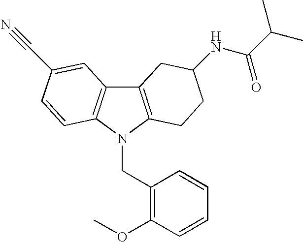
C12=C(N(CC3=C(OC)C=CC=C3)C3=C1C=C(C#N)C=C3)CCC(NC(C(C)C)=O)C2
